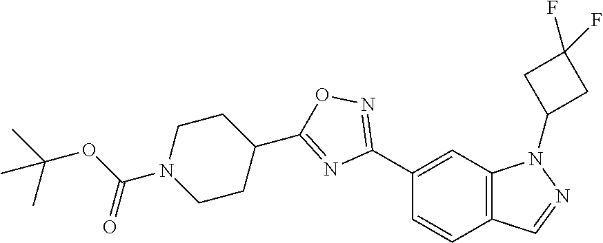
C1(C2=NOC(C3CCN(C(OC(C)(C)C)=O)CC3)=N2)=CC2=C(C=C1)C=NN2C1CC(F)(F)C1
